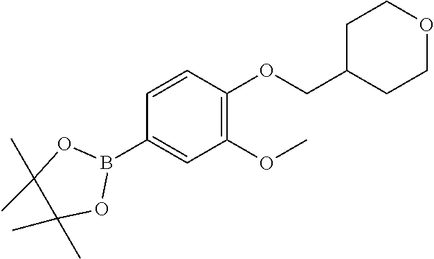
C1C(COC2=C(OC)C=C(B3OC(C)(C)C(C)(C)O3)C=C2)CCOC1
